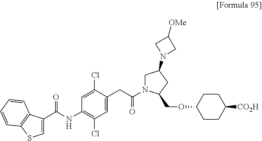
C1=C(Cl)C(CC(N2CC(N3CC([OMe])C3)CC2COC2CCC([CO2H])CC2)=O)=CC(Cl)=C1NC(C1=CSC2=C1C=CC=C2)=O
